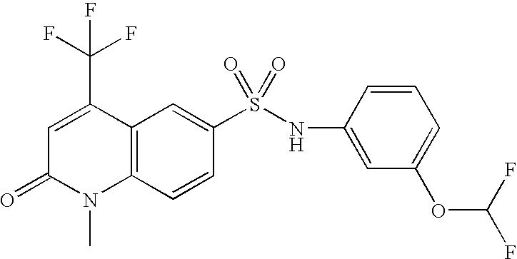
C12=C(C=CC(S(NC3=CC(OC(F)F)=CC=C3)(=O)=O)=C1)N(C)C(=O)C=C2C(F)(F)F
